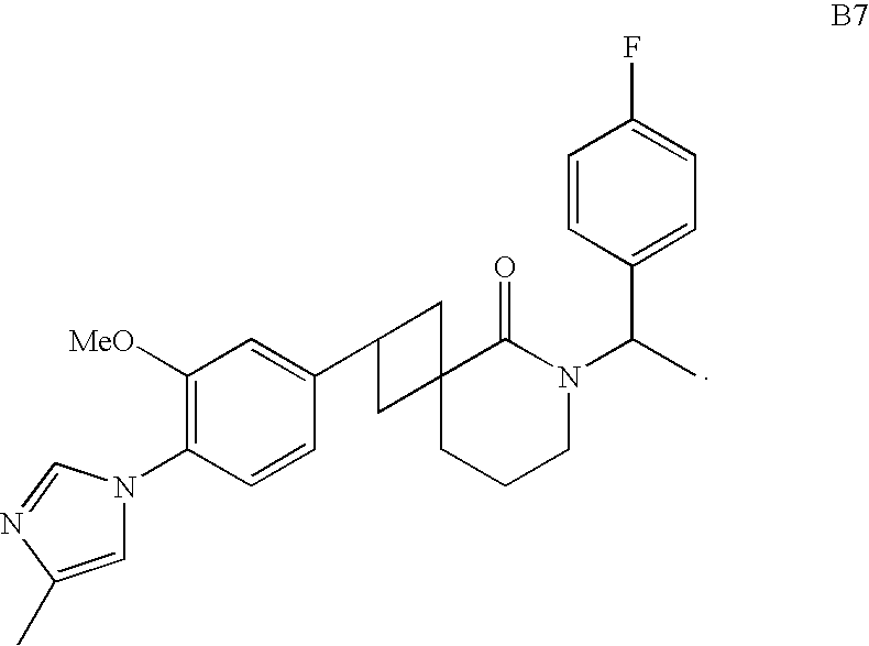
C1N(C(C)C2=CC=C(F)C=C2)C(=O)C2(CC1)CC(C1=CC([MeO])=C(N3C=C(C)N=C3)C=C1)C2
